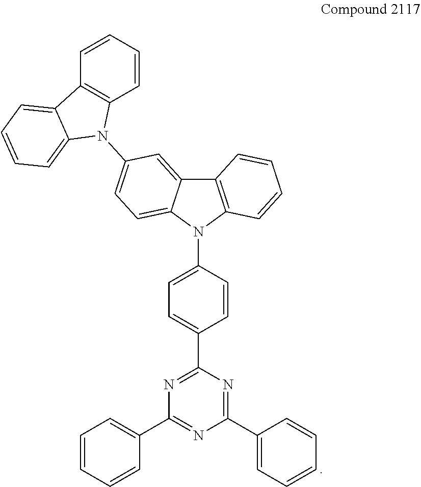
C1(C2=NC(C3=CC=C(N4C5=CC=C(N6C7=CC=CC=C7C7=C6C=CC=C7)C=C5C5=C4C=CC=C5)C=C3)=NC(C3=CC=CC=C3)=N2)=CC=CC=C1
